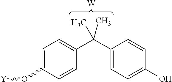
C1=C(O[Y1])C=CC(C(C2=CC=C(O)C=C2)(C)C)=C1.[W]
